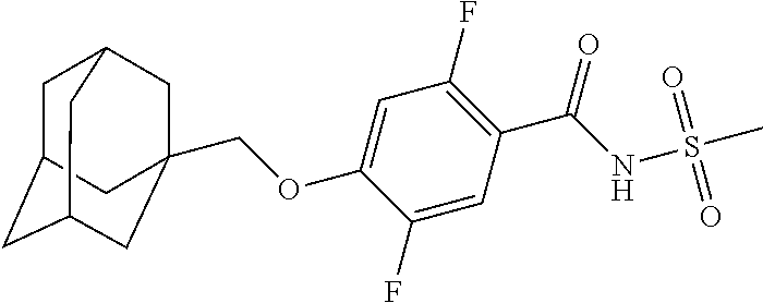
C1C2CC3CC(COC4=CC(F)=C(C(NS(C)(=O)=O)=O)C=C4F)(CC1C3)C2
